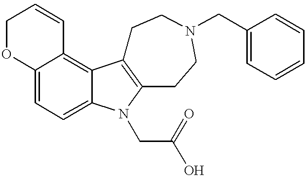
O1C2=CC=C3C(=C2C=CC1)C1=C(N3CC(O)=O)CCN(CC2=CC=CC=C2)CC1
